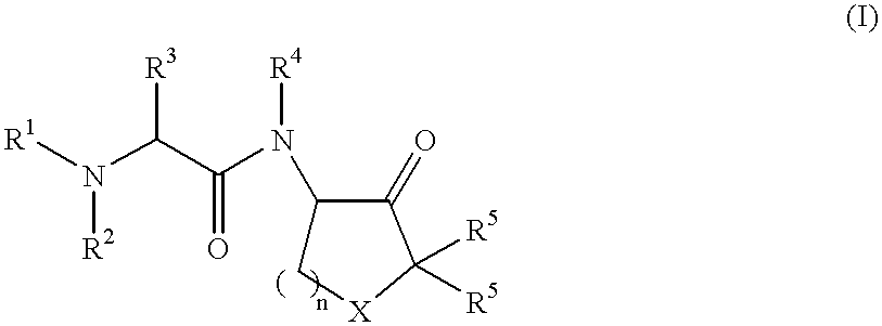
[R1]N([R2])C(C(N(C1C[X]C([R5])([R5])C1=O)[R4])=O)[R3]
